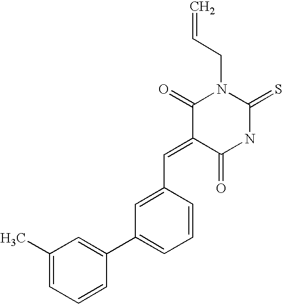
C=CCN1C(=O)C(=CC2=CC(C3=CC(C)=CC=C3)=CC=C2)C(=O)NC1=S
